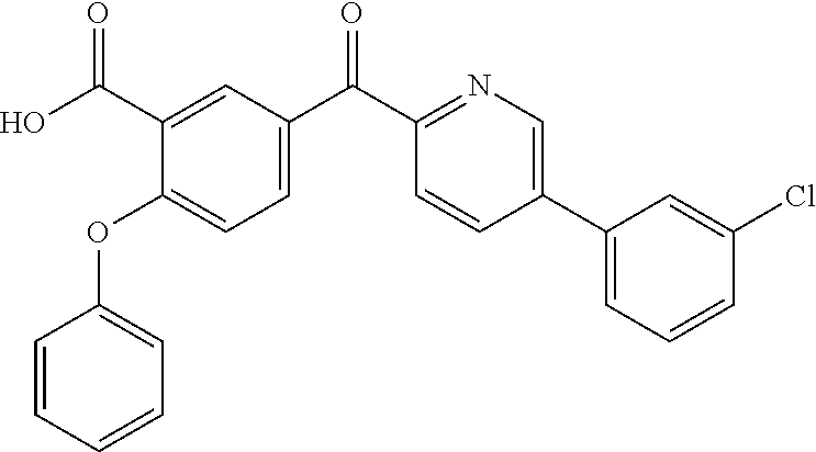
C1=CC(C2=CC=CC(Cl)=C2)=CN=C1C(=O)C1=CC=C(OC2=CC=CC=C2)C(C(O)=O)=C1
